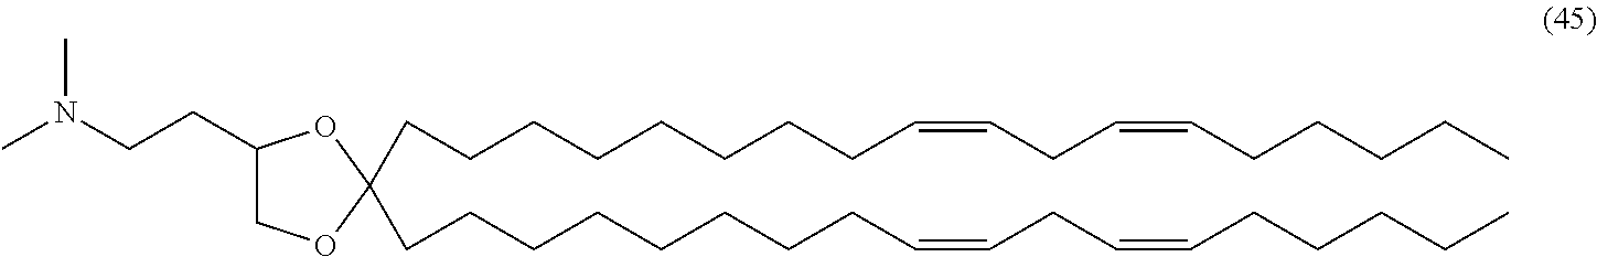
CN(CCC1COC(CCCCCCCCC=CCC=CCCCCC)(CCCCCCCCC=CCC=CCCCCC)O1)C
